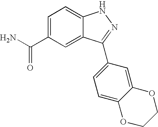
C1=C(C(=O)N)C=C2C(=C1)NN=C2C1=CC=C2C(=C1)OCCO2
